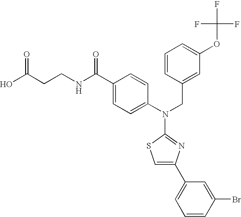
OC(CCNC(C1=CC=C(N(CC2=CC(OC(F)(F)F)=CC=C2)C2=NC(C3=CC=CC(Br)=C3)=CS2)C=C1)=O)=O
